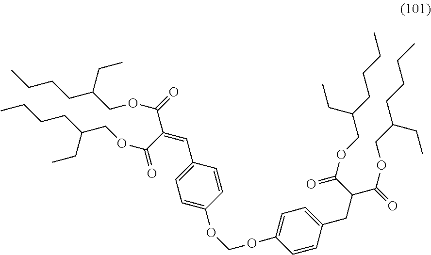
C1=C(OCOC2=CC=C(CC(C(=O)OCC(CC)CCCC)C(OCC(CCCC)CC)=O)C=C2)C=CC(C=C(C(OCC(CC)CCCC)=O)C(OCC(CC)CCCC)=O)=C1
